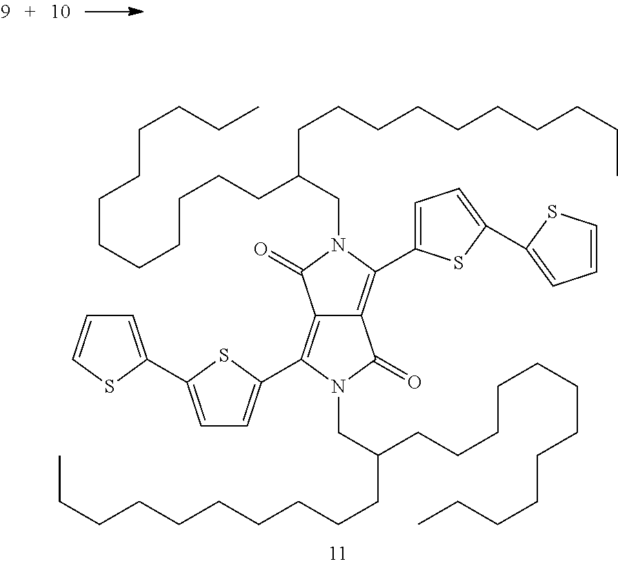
C12=C(C3=CC=C(C4=CC=CS4)S3)N(CC(CCCCCCCCCC)CCCCCCCCCCCC)C(=O)C1=C(C1=CC=C(C3=CC=CS3)S1)N(CC(CCCCCCCCCC)CCCCCCCCCCCC)C2=O
